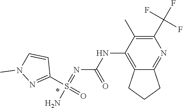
C12=C(NC(N=S(N)(C3=NN(C)C=C3)=O)=O)C(C)=C(C(F)(F)F)N=C1CCC2
